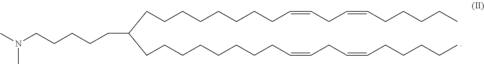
C(=CCCCCCCCCC(CCCCCN(C)C)CCCCCCCCC=CCC=CCCCCC)CC=CCCCCC
